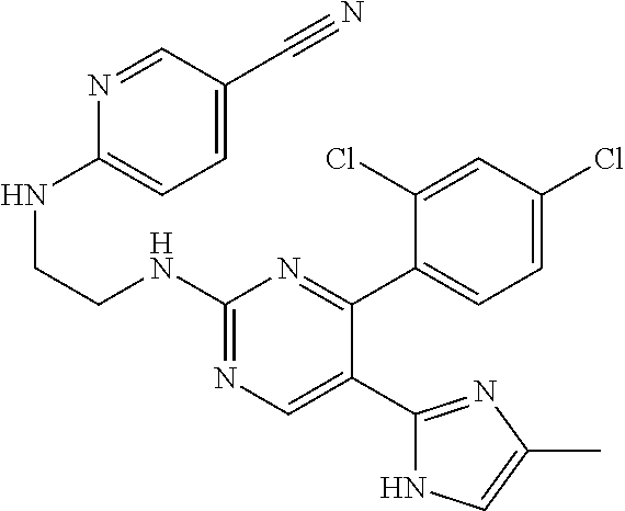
N1=CC(C#N)=CC=C1NCCNC1=NC=C(C2=NC(C)=CN2)C(C2=CC=C(Cl)C=C2Cl)=N1
